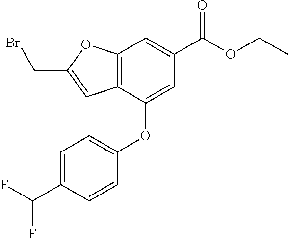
C12=C(C(OC3=CC=C(C(F)F)C=C3)=CC(C(OCC)=O)=C1)C=C(CBr)O2
